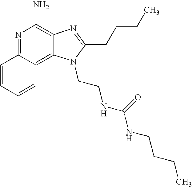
N1=C2C(=C3C(=C1N)N=C(CCCC)N3CCNC(NCCCC)=O)C=CC=C2
